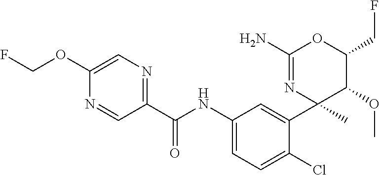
C1(C(NC2=CC=C(Cl)C(C3(C)C(OC)C(CF)OC(N)=N3)=C2)=O)=NC=C(OCF)N=C1
